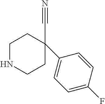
C1NCCC(C2=CC=C(F)C=C2)(C#N)C1
